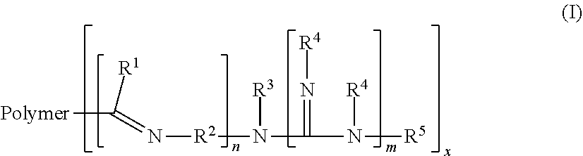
[Polymer]C([R1])=N[R2]N([R3])C(=N[R4])N([R4])[R5]
